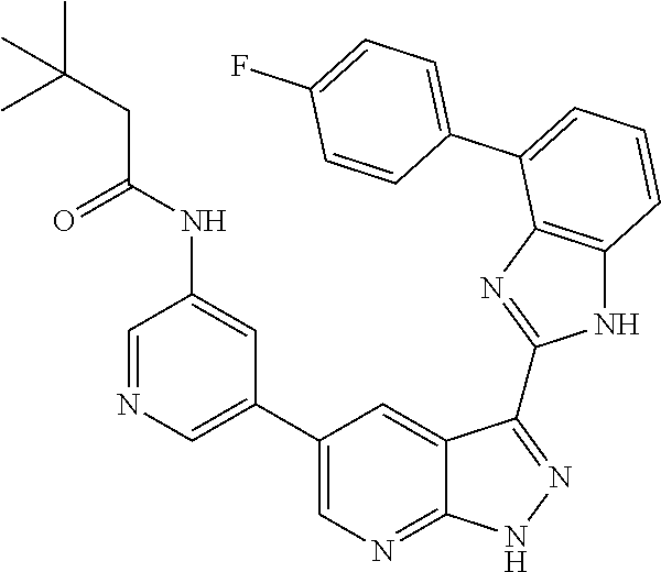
C1=C(C2=CC=CC3=C2N=C(C2=NNC4=NC=C(C5=CN=CC(NC(CC(C)(C)C)=O)=C5)C=C42)N3)C=CC(F)=C1
